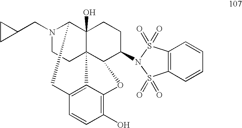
N1(CC2CC2)CCC23C4(O)C1CC1=C2C(=C(O)C=C1)OC3C(N1S(=O)(=O)C2=C(S1(=O)=O)C=CC=C2)CC4
